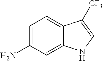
C1=C(N)C=C2C(=C1)C([CF3])=CN2
